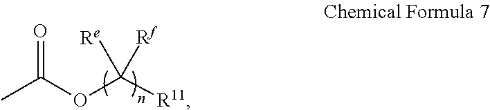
CC(OC([R11])([Re])[Rf])=O
